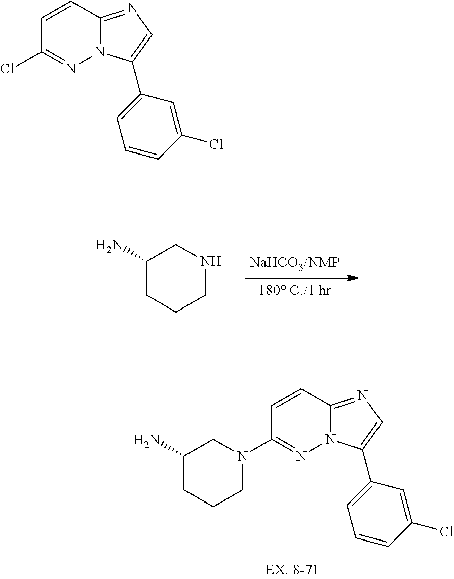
C1=CC2=NC=C(C3=CC=CC(Cl)=C3)N2N=C1Cl.C1(N)CCCNC1.C1=CC2=NC=C(C3=CC=CC(Cl)=C3)N2N=C1N1CCCC(N)C1
